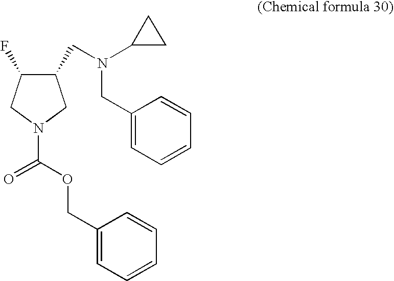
C1(CN(C2CC2)CC2=CC=CC=C2)C(F)CN(C(OCC2=CC=CC=C2)=O)C1
